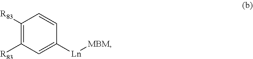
C1([R83])=C([R83])C=C([Ln][MBM])C=C1
